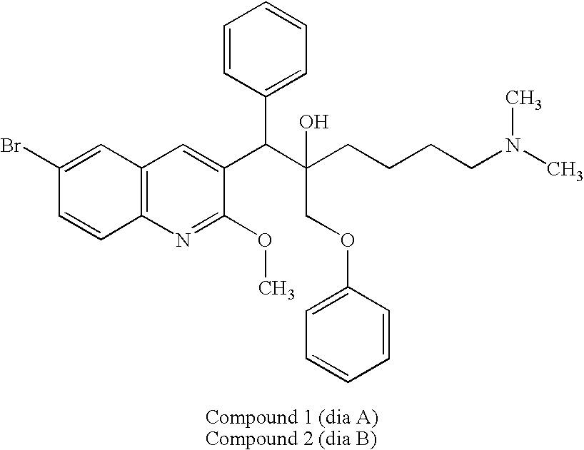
C12=C(N=C(OC)C(C(C(CCCCN(C)C)(O)COC3=CC=CC=C3)C3=CC=CC=C3)=C1)C=CC(Br)=C2
